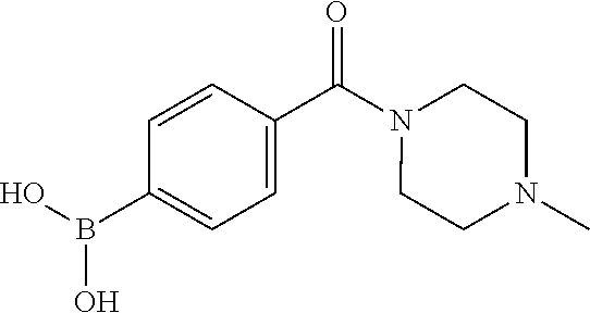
C1=C(C(N2CCN(C)CC2)=O)C=CC(B(O)O)=C1
